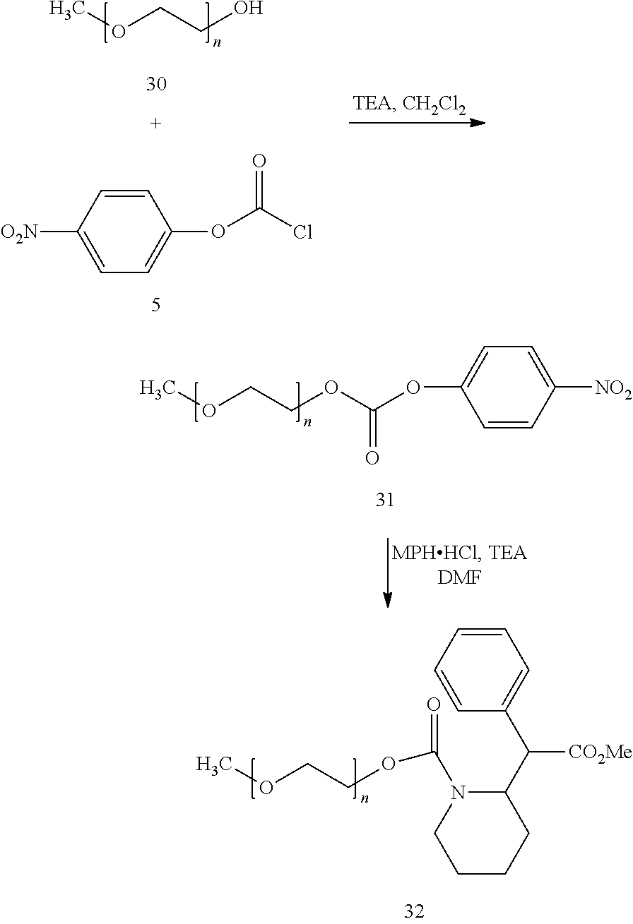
COCCOC(=O)N1C(C(C2=CC=CC=C2)[CO2Me])CCCC1.COCCO.C1=CC([O2N])=CC=C1OC(Cl)=O.COCCOC(OC1=CC=C([NO2])C=C1)=O
